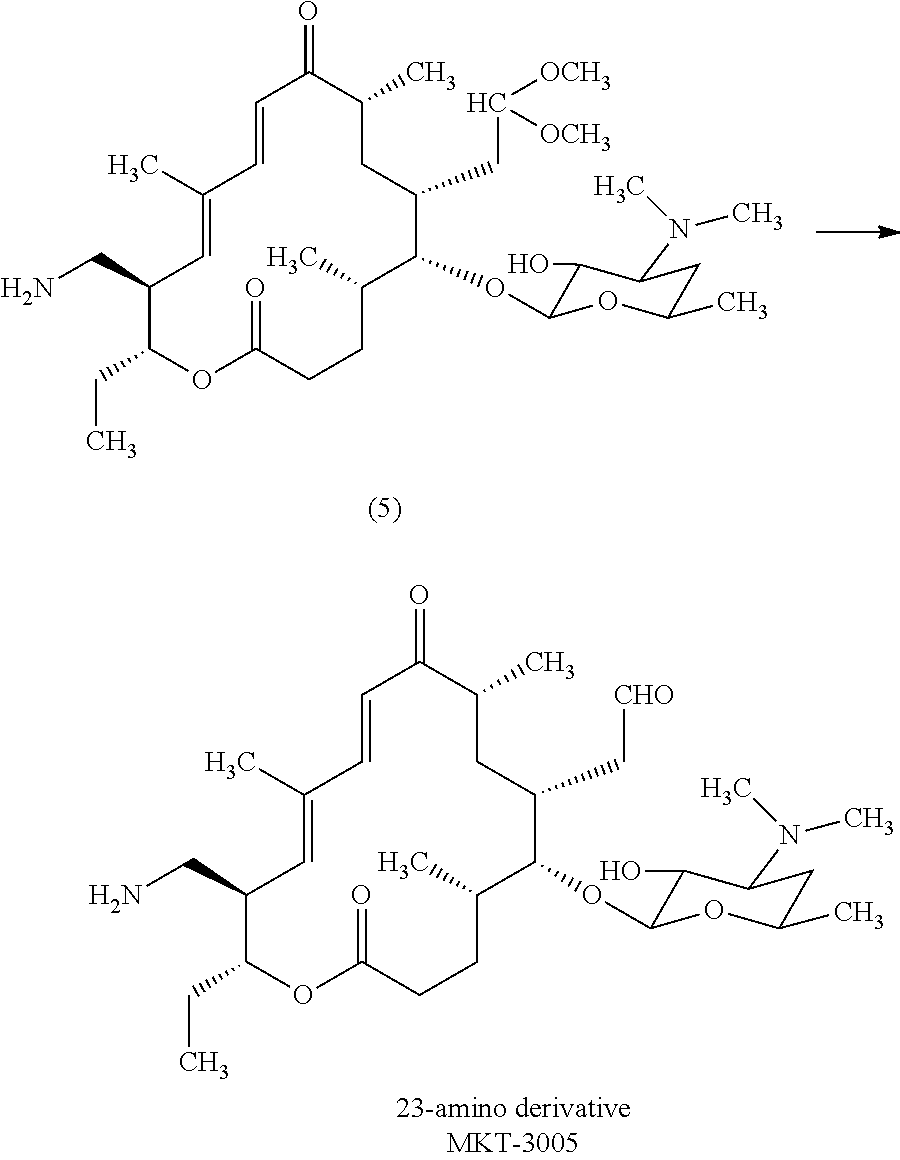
C1(CC)C(CN)C=C(C)C=CC(=O)C(C)CC(CC([OCH3])[OCH3])C(OC2C(O)C(N(C)C)CC(C)O2)C(C)CCC(=O)O1.C1(CC)C(CN)C=C(C)C=CC(=O)C(C)CC(C[CHO])C(OC2C(O)C(N(C)C)CC(C)O2)C(C)CCC(=O)O1
